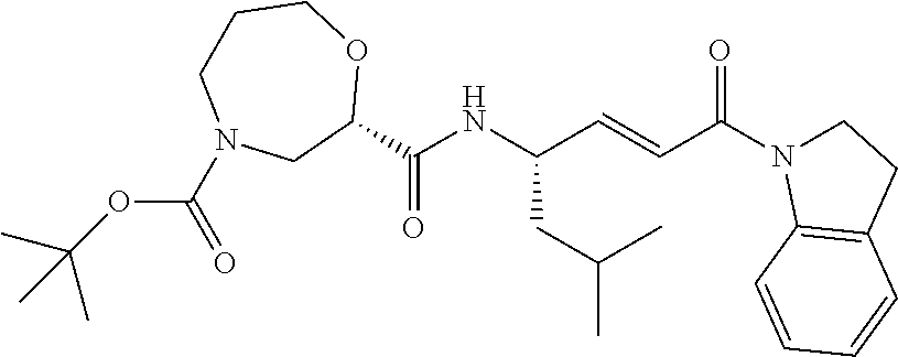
C1CN(C(OC(C)(C)C)=O)CC(C(=O)NC(C=CC(=O)N2CCC3=C2C=CC=C3)CC(C)C)OC1
